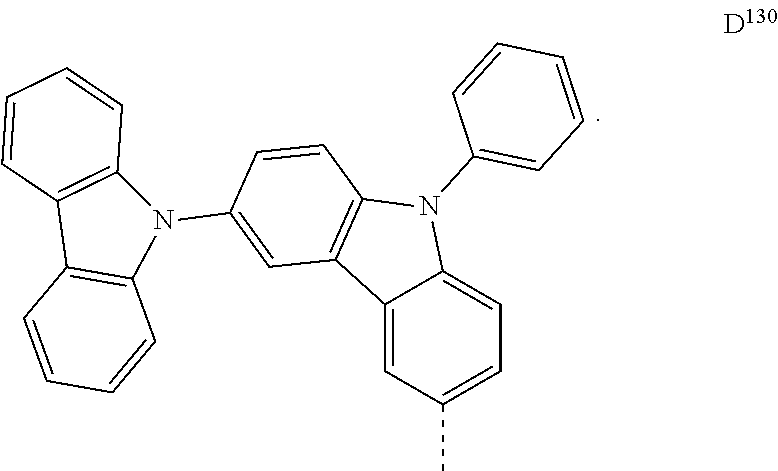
C12=CC(C)=CC=C1N(C1=CC=CC=C1)C1=C2C=C(N2C3=C(C4=C2C=CC=C4)C=CC=C3)C=C1
